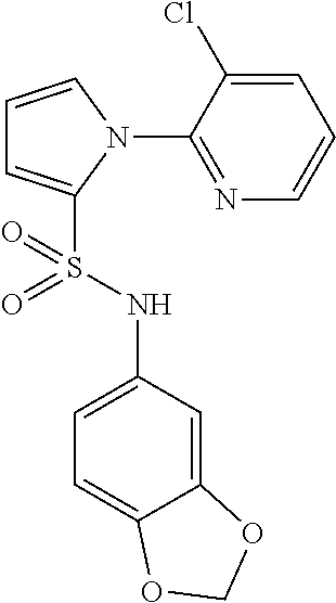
C1=CN(C2=NC=CC=C2Cl)C(S(NC2=CC=C3C(=C2)OCO3)(=O)=O)=C1
